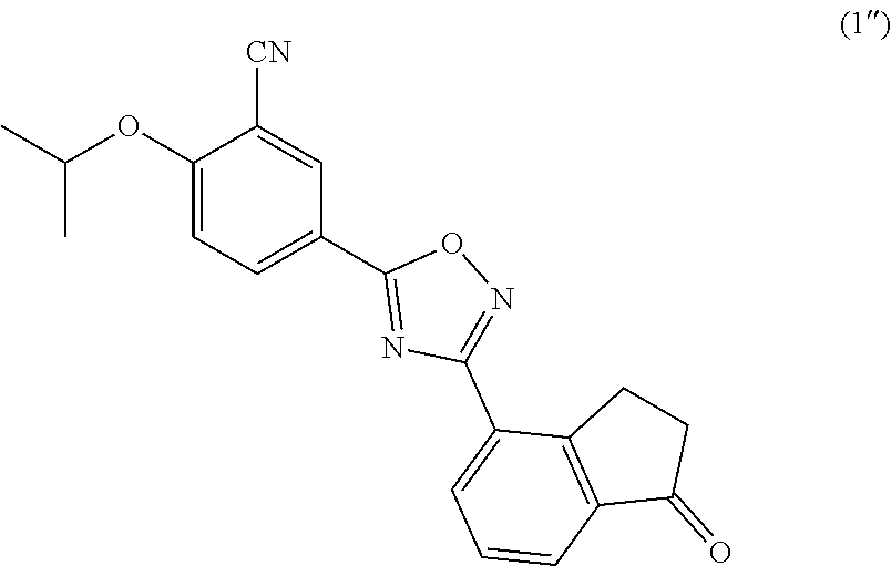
C1(OC(C)C)=CC=C(C2=NC(C3=CC=CC4=C3CCC4=O)=NO2)C=C1[CN]
